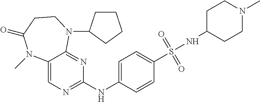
C12=CN=C(NC3=CC=C(S(=O)(=O)NC4CCN(C)CC4)C=C3)N=C1N(C1CCCC1)CCC(=O)N2C
